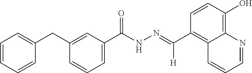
C1(C(NN=C(C2=C3C(=C(O)C=C2)N=CC=C3)[H])=O)=CC=CC(CC2=CC=CC=C2)=C1
